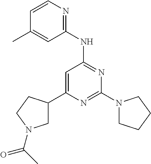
N1=C(N2CCCC2)N=C(NC2=NC=CC(C)=C2)C=C1C1CN(C(=O)C)CC1
